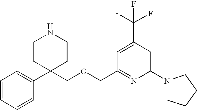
C1=CC=CC(C2(COCC3=NC(N4CCCC4)=CC(C(F)(F)F)=C3)CCNCC2)=C1
